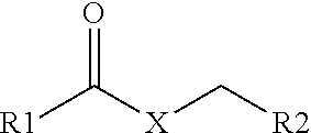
[R1]C([X]C[R2])=O
